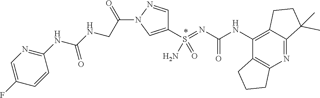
C12=C(NC(N=S(C3=CN(C(CNC(=O)NC4=NC=C(F)C=C4)=O)N=C3)(=O)N)=O)C3=C(N=C1C(C)(C)CC2)CCC3
